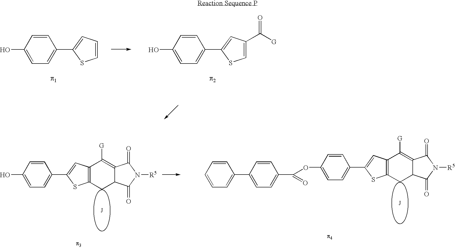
OC1=CC=C(C2=CC=CS2)C=C1.[p1].OC1=CC=C(C2=CC(C([G])=O)=CS2)C=C1.[p2].C1(C2=CC3=C(S2)CC2C(=C3[G])C(=O)N([R5])C2=O)=CC=C(OC(C2=CC=C(C3=CC=CC=C3)C=C2)=O)C=C1.C1(C2=CC3=C(S2)CC2C(=C3[G])C(=O)N([R5])C2=O)=CC=C(O)C=C1
